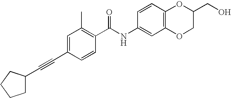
C1(C#CC2CCCC2)=CC(C)=C(C(NC2=CC3=C(C=C2)OC(CO)CO3)=O)C=C1
